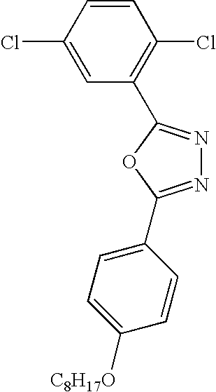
C1=CC(Cl)=CC(C2=NN=C(C3=CC=C([C8H17O])C=C3)O2)=C1Cl
